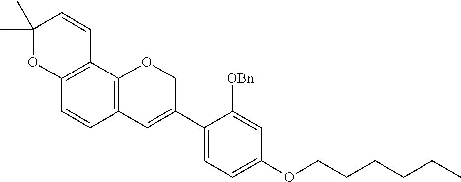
C1(C)(C)OC2=C(C=C1)C1=C(C=C2)C=C(C2=CC=C(OCCCCCC)C=C2[OBn])CO1
